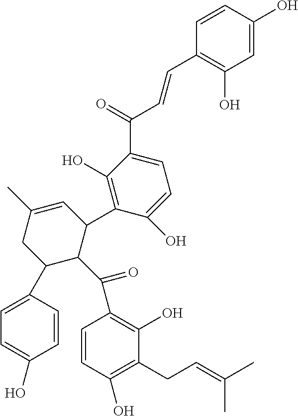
C1=C(O)C=CC(C=CC(C2=CC=C(O)C(C3C=C(C)CC(C4=CC=C(O)C=C4)C3C(C3=C(O)C(CC=C(C)C)=C(O)C=C3)=O)=C2O)=O)=C1O
